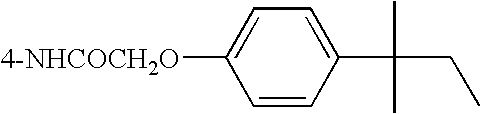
[4-NHCOCH2O]C1=CC=C(C(C)(C)CC)C=C1
